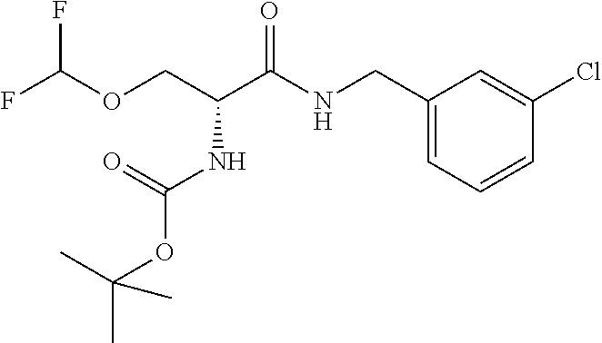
FC(OCC(C(NCC1=CC=CC(Cl)=C1)=O)NC(OC(C)(C)C)=O)F
